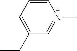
C1=CC=C(CC)C=N1C
